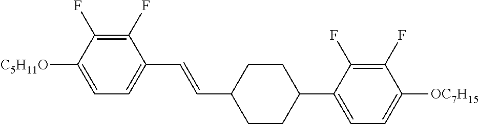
C1(F)=C(F)C([C5H11O])=CC=C1C=CC1CCC(C2=CC=C([OC7H15])C(F)=C2F)CC1
